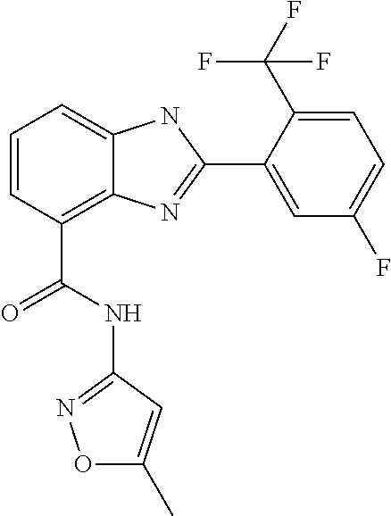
C1=CC(C(NC2=NOC(C)=C2)=O)=C2C(=C1)NC(C1=CC(F)=CC=C1C(F)(F)F)=N2
